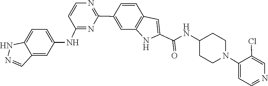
C1(C2=CC3=C(C=C2)C=C(C(=O)NC2CCN(C4=CC=NC=C4Cl)CC2)N3)=NC=CC(NC2=CC=C3NN=CC3=C2)=N1
